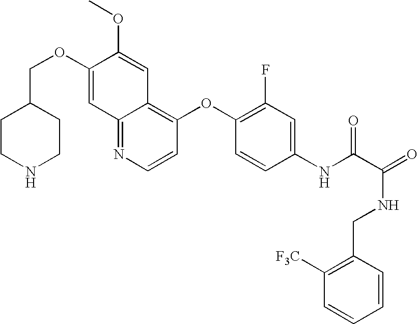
C(OC1=CC2=NC=CC(OC3=C(F)C=C(NC(C(=O)NCC4=C([F3C])C=CC=C4)=O)C=C3)=C2C=C1OC)C1CCNCC1
